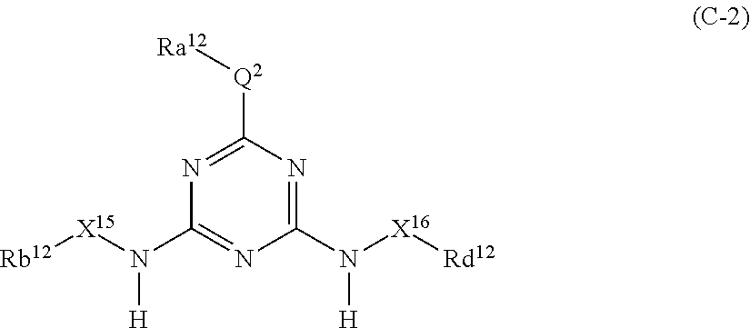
C1(N([X15][Rb12])[H])=NC(N([H])[X16][Rd12])=NC([Q2][Ra12])=N1
